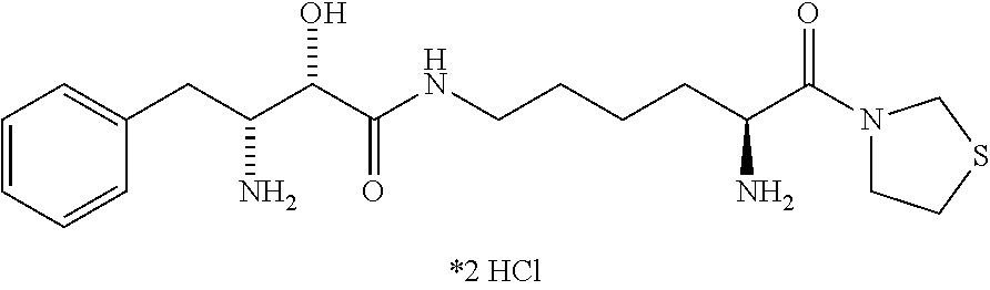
C1=CC=CC(CC(C(C(NCCCCC(C(N2CCSC2)=O)N)=O)O)N)=C1
